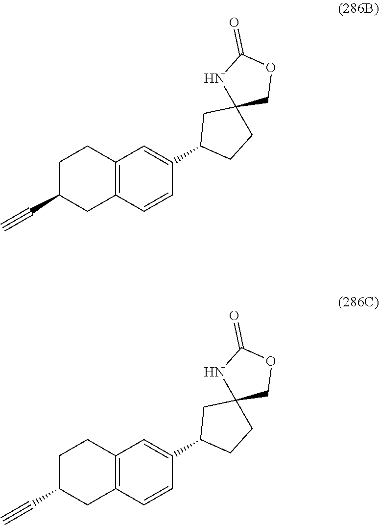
C1C(C#C)CC2=C(C1)C=C(C1CCC3(C1)COC(=O)N3)C=C2.C1C(C#C)CC2=C(C1)C=C(C1CCC3(C1)COC(=O)N3)C=C2
